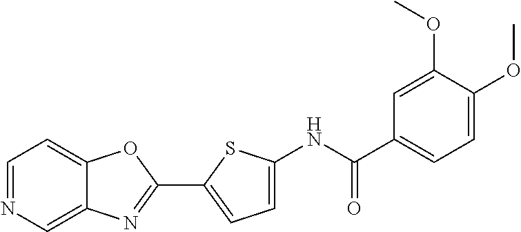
C1=NC=C2C(=C1)OC(C1=CC=C(NC(=O)C3=CC=C(OC)C(OC)=C3)S1)=N2
